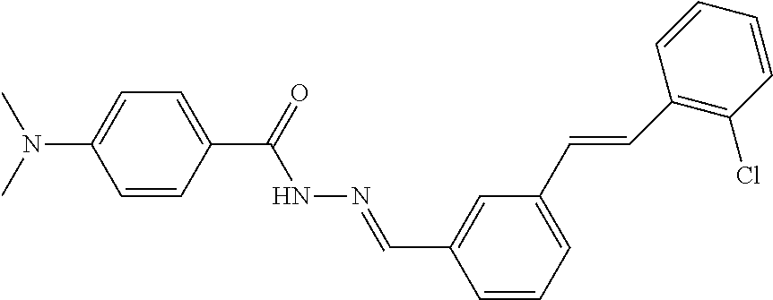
C1(C(=O)NN=CC2=CC(C=CC3=C(Cl)C=CC=C3)=CC=C2)=CC=C(N(C)C)C=C1
